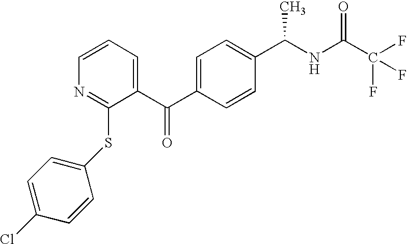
C1=CC(C(NC(C(F)(F)F)=O)C)=CC=C1C(C1=CC=CN=C1SC1=CC=C(Cl)C=C1)=O
